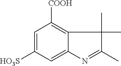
C1=C([HO3S])C=C2C(=C1[COOH])C(C)(C)C(C)=N2
